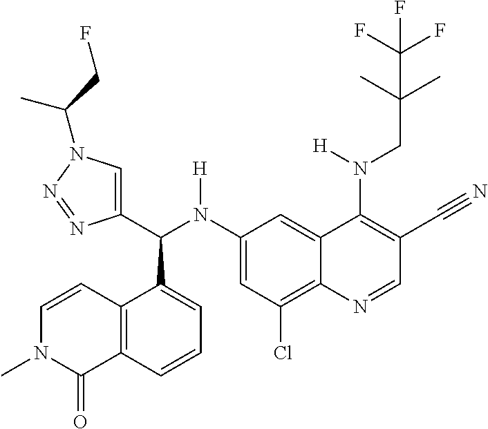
C1(N(C(C2=CN(C(CF)C)N=N2)C2=CC=CC3=C2C=CN(C)C3=O)[H])=CC(Cl)=C2C(=C1)C(N(CC(C)(C)C(F)(F)F)[H])=C(C#N)C=N2
